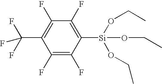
C1(F)=C(F)C([Si](OCC)(OCC)OCC)=C(F)C(F)=C1C(F)(F)F
